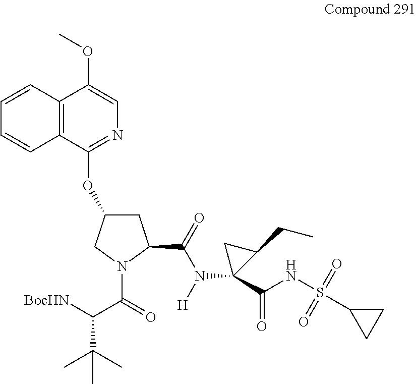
C12=C(C(OC3CC(C(=O)N([H])C4(C(NS(C5CC5)(=O)=O)=O)C(CC)C4)N(C(=O)C([BocHN])C(C)(C)C)C3)=NC=C1OC)C=CC=C2
